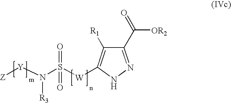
C1(C(=O)[OR2])=NNC([W]S(N([Y][Z])[R3])(=O)=O)=C1[R1]
